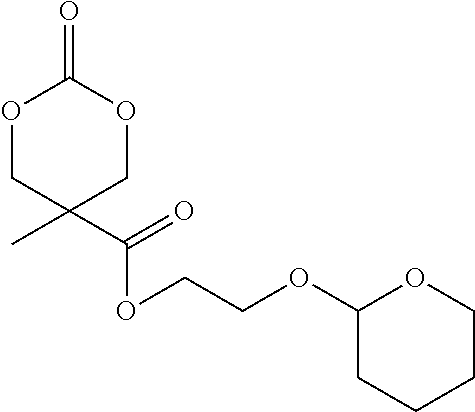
O1CC(C)(C(OCCOC2CCCCO2)=O)COC1=O
